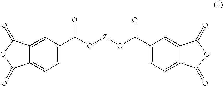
C12=CC(C(O[Z1]OC(C3=CC=C4C(=C3)C(=O)OC4=O)=O)=O)=CC=C1C(=O)OC2=O
